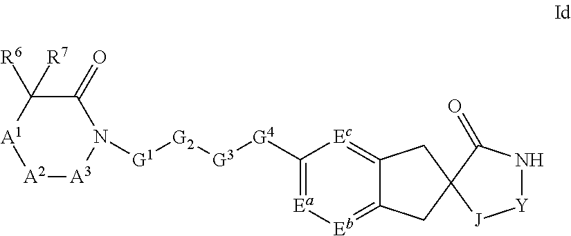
C1([G4][G3][G2][G1]N2C(=O)C([R7])([R6])[A1][A2][A3]2)=[Ea][Eb]=C2C(=[Ec]1)CC1(C2)[J][Y]NC1=O
